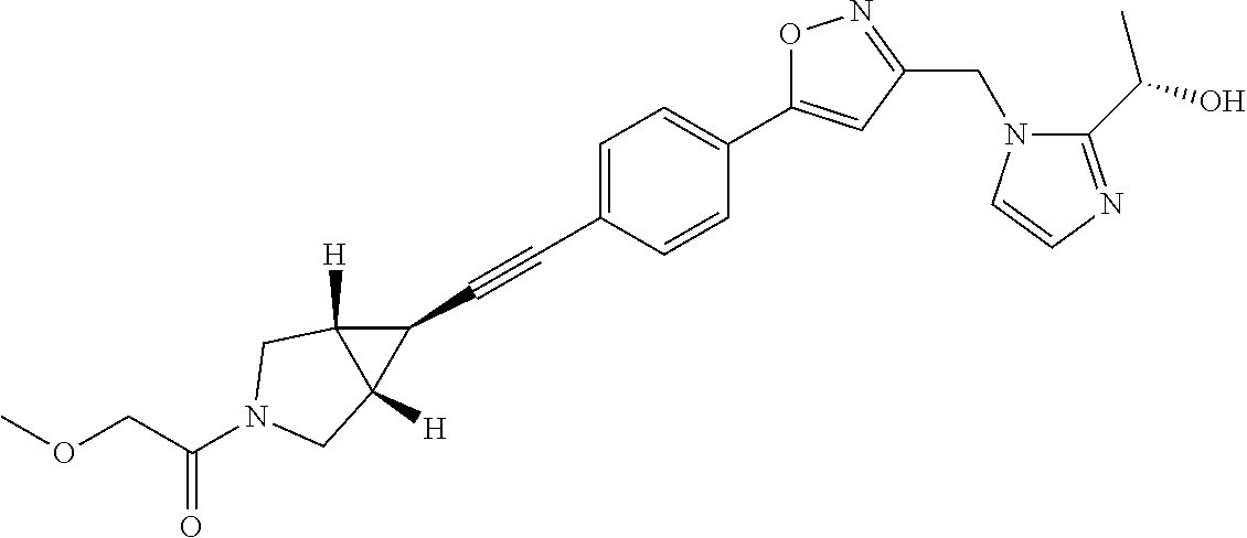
C1=C(C#CC2C3([H])C2([H])CN(C(COC)=O)C3)C=CC(C2=CC(CN3C(C(O)C)=NC=C3)=NO2)=C1
